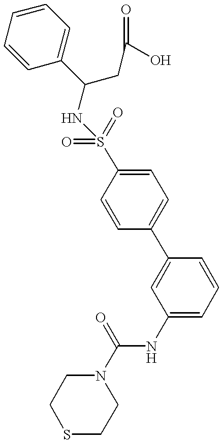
C1(C(CC(O)=O)NS(C2=CC=C(C3=CC(NC(N4CCSCC4)=O)=CC=C3)C=C2)(=O)=O)=CC=CC=C1
